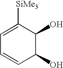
C1(O)C(O)C([SiMe3])=CC=C1
